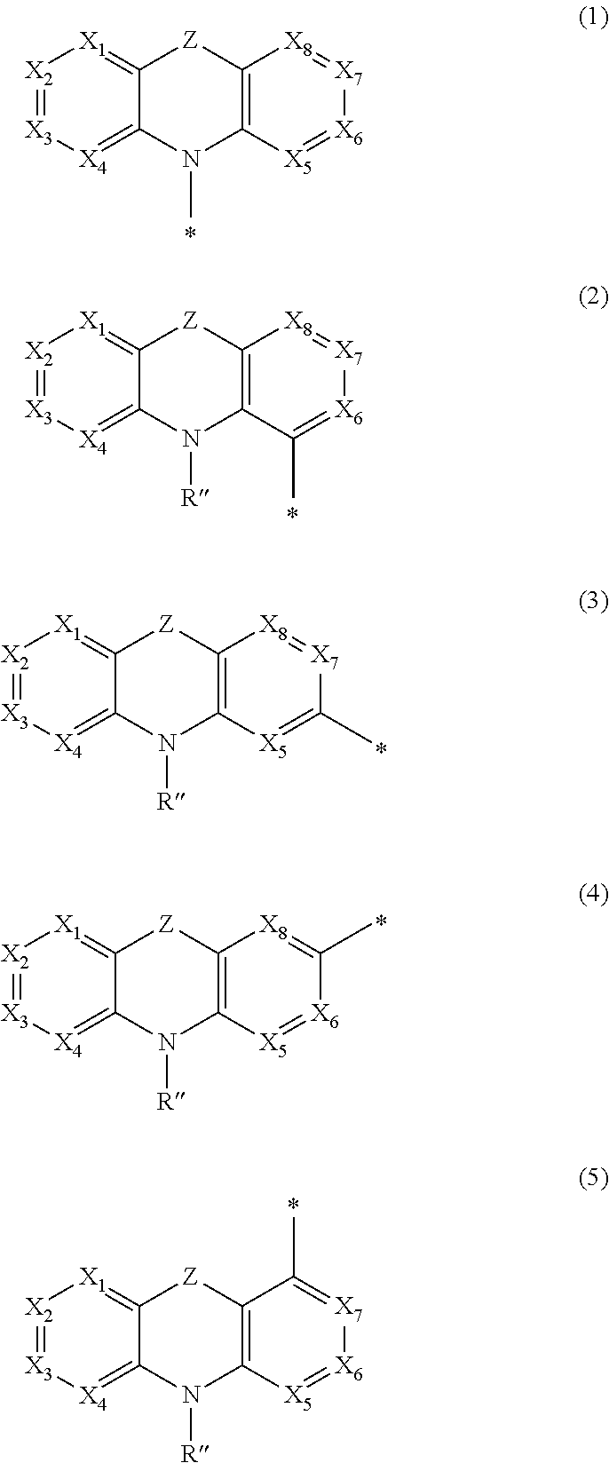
[X2]1=[X3][X4]=C2C(=[X1]1)[Z]C1=C(N2C)[X5]=[X6][X7]=[X8]1.[X2]1=[X3][X4]=C2C(=[X1]1)[Z]C1=C(N2[R])C(C)=[X6][X7]=[X8]1.[X2]1=[X3][X4]=C2C(=[X1]1)[Z]C1=C(N2[R])[X5]=C(C)[X7]=[X8]1.[X2]1=[X3][X4]=C2C(=[X1]1)[Z]C1=C(N2[R])[X5]=[X6]C(C)=[X8]1.[X2]1=[X3][X4]=C2C(=[X1]1)[Z]C1=C(N2[R])[X5]=[X6][X7]=C1C
